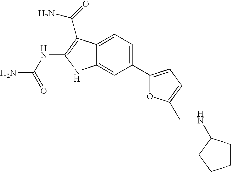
C1(C2=CC=C(CNC3CCCC3)O2)=CC=C2C(=C1)NC(NC(N)=O)=C2C(=O)N
